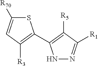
S1C([R70])=CC([R3])=C1C1=C([R5])C([R1])=NN1
